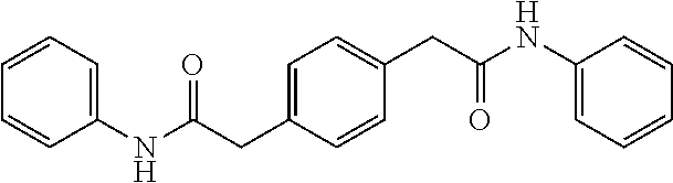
C1=C(CC(NC2=CC=CC=C2)=O)C=CC(CC(NC2=CC=CC=C2)=O)=C1
